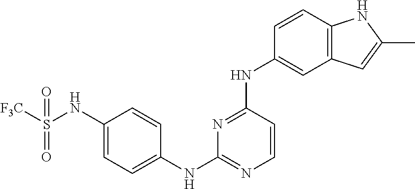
C1(NS([F3C])(=O)=O)=CC=C(NC2=NC=CC(NC3=CC4=C(C=C3)NC(C)=C4)=N2)C=C1
